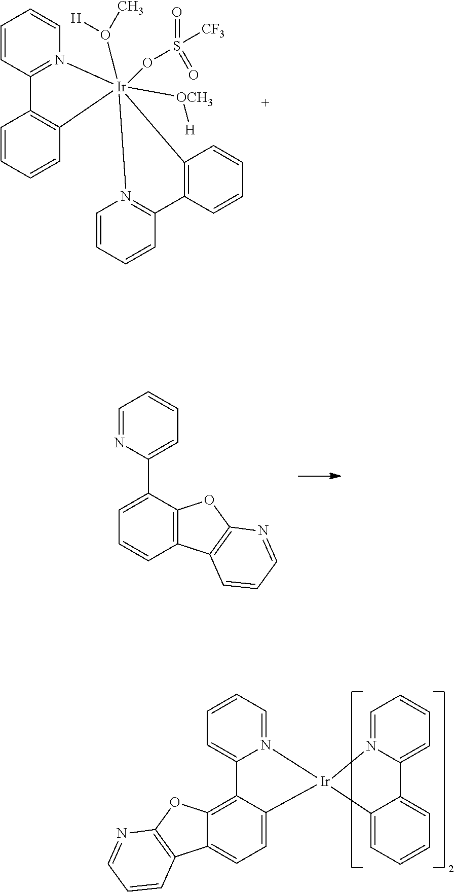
C1=NC(C2=CC=CC3=C2OC2=C3C=CC=N2)=CC=C1.C1=N2C(=CC=C1)C1=C3C(=CC=C1[Ir]21N2=CC=CC=C2C2=CC=CC=C12)C1=C(O3)N=CC=C1.C1=CC2=N(C=C1)[Ir]1(O([H])C)(OS([CF3])(=O)=O)([OCH3][H])(C3=C2C=CC=C3)N2=C(C=CC=C2)C2=C1C=CC=C2
